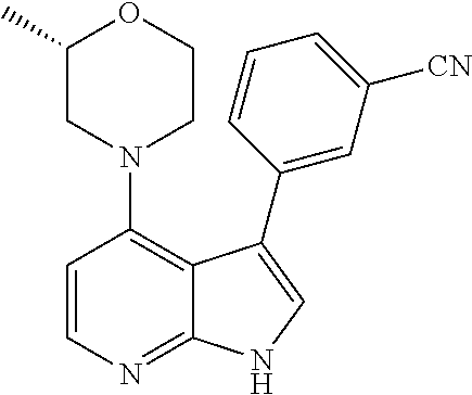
C1=CN=C2C(=C1N1CCOC(C)C1)C(C1=CC([CN])=CC=C1)=CN2
